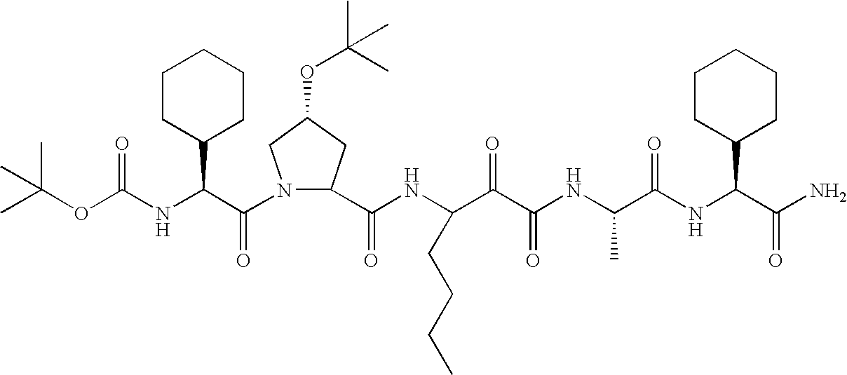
C(NC(C(N1C(C(NC(C(C(NC(C(NC(C(N)=O)C2CCCCC2)=O)C)=O)=O)CCCC)=O)CC(OC(C)(C)C)C1)=O)C1CCCCC1)(=O)OC(C)(C)C
